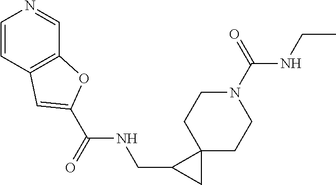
C1=CC2=C(C=N1)OC(C(NCC1CC13CCN(C(NCC)=O)CC3)=O)=C2
